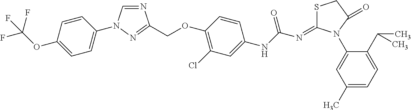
C1=C(OC(F)(F)F)C=CC(N2C=NC(COC3=C(Cl)C=C(NC(N=C4SCC(=O)N4C4=CC(C)=CC=C4C(C)C)=O)C=C3)=N2)=C1
